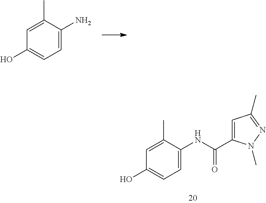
C1=C(C)C(N)=CC=C1O.C1=C(C)C(NC(C2=CC(C)=NN2C)=O)=CC=C1O
